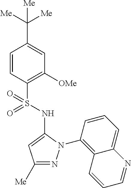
C1=CC(S(=O)(NC2=CC([Me])=NN2C2=C3C(=CC=C2)N=CC=C3)=O)=C([OMe])C=C1C([Me])([Me])[Me]
